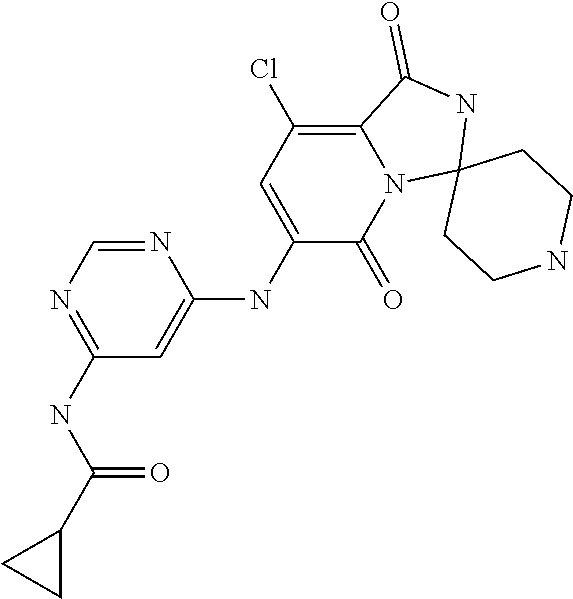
N1=CN=C(NC(C2CC2)=O)C=C1NC1=CC(Cl)=C2N(C1=O)C1(NC2=O)CCNCC1
